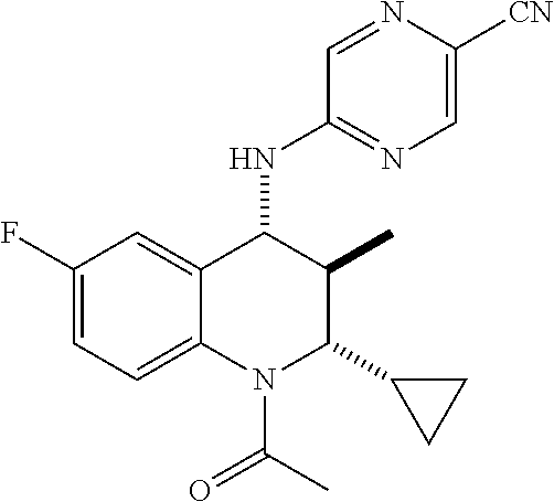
C1(F)=CC=C2C(=C1)C(NC1=NC=C([CN])N=C1)C(C)C(C1CC1)N2C(C)=O
